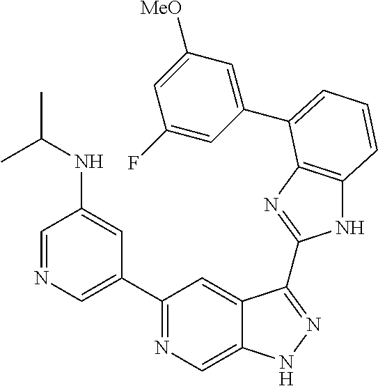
C1(C2=NC=C3C(=C2)C(C2=NC4=C(N2)C=CC=C4C2=CC([MeO])=CC(F)=C2)=NN3)=CN=CC(NC(C)C)=C1
